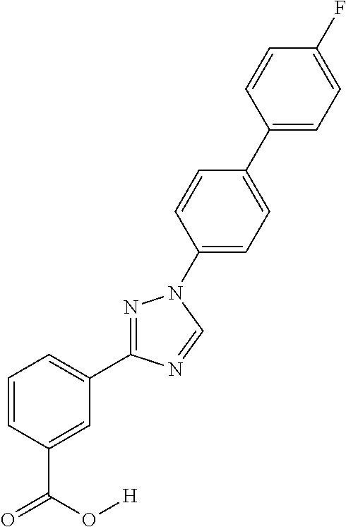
C1=CC=C(C2=NN(C3=CC=C(C4=CC=C(F)C=C4)C=C3)C=N2)C=C1C(=O)O[H]
